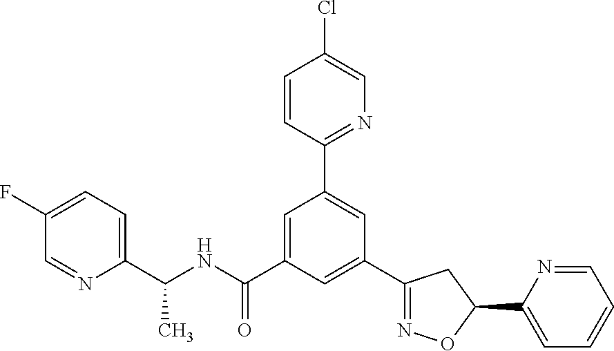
C1(C(NC(=O)C2=CC(C3=NC=C(Cl)C=C3)=CC(C3=NOC(C4=CC=CC=N4)C3)=C2)C)=CC=C(F)C=N1
